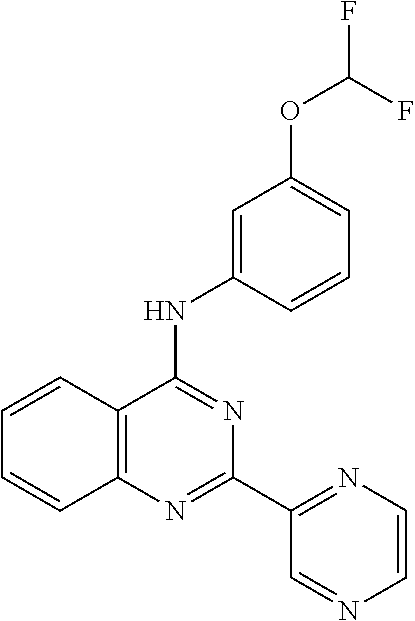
C1=CC2=C(C=C1)N=C(C1=NC=CN=C1)N=C2NC1=CC(OC(F)F)=CC=C1
